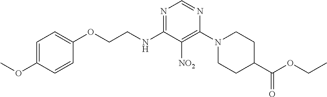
N1=C(NCCOC2=CC=C(OC)C=C2)C([NO2])=C(N2CCC(C(OCC)=O)CC2)N=C1
